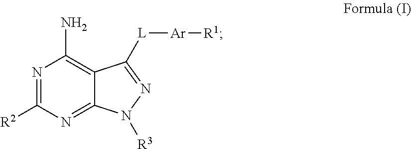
N1=C([R2])N=C2C(=C1N)C([L][Ar][R1])=NN2[R3]
